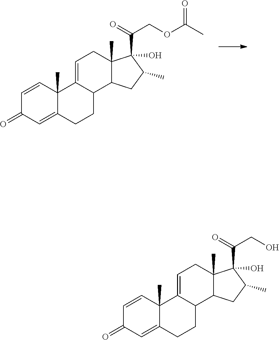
C1=CC2(C)C(=CC1=O)CCC1C2=CCC2(C)C1CC(C)C2(C(=O)COC(C)=O)O.C1=CC2(C)C(=CC1=O)CCC1C2=CCC2(C)C1CC(C)C2(C(=O)CO)O
